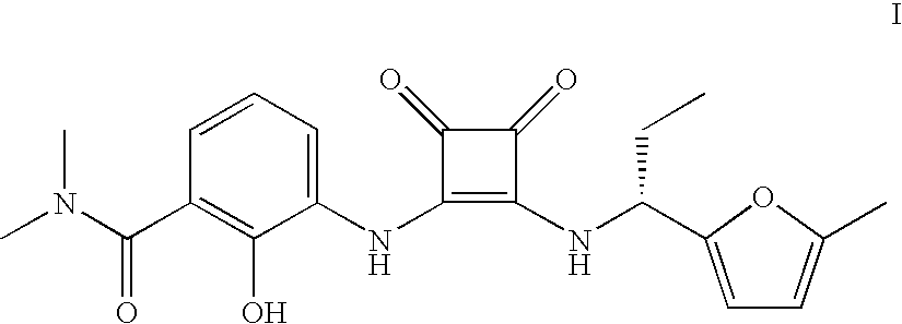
CN(C(C1=C(O)C(NC2=C(NC(C3=CC=C(C)O3)CC)C(=O)C2=O)=CC=C1)=O)C
